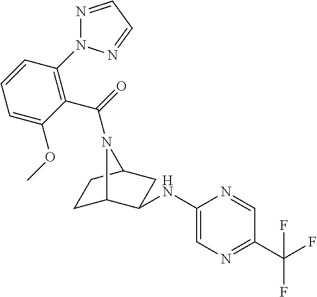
C1C2C(NC3=CN=C(C(F)(F)F)C=N3)CC(C1)N2C(=O)C1=C(N2N=CC=N2)C=CC=C1OC
